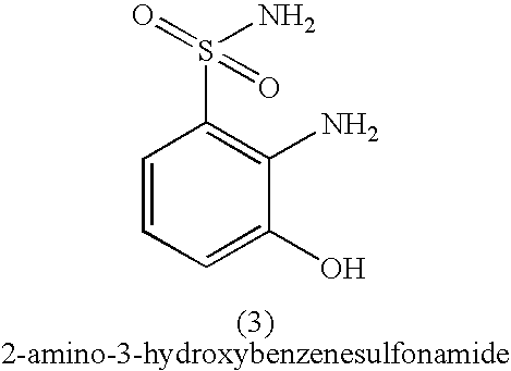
C1=CC=C(O)C(N)=C1S(=O)(N)=O
